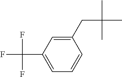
C1(CC(C)(C)C)=CC(C(F)(F)F)=CC=C1
